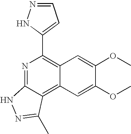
N1=C2C(=C3C(=C1C1=CC=NN1)C=C(OC)C(OC)=C3)C(C)=NN2
